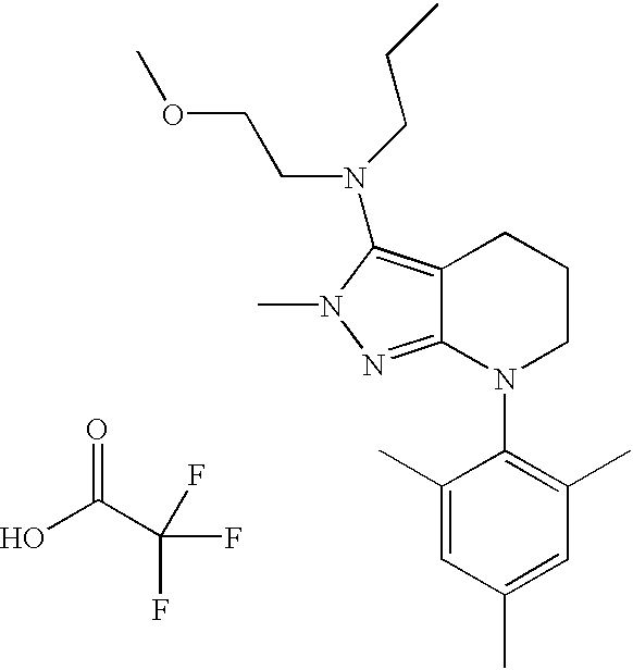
C12=C(N(CCC)CCOC)N(C)N=C1N(C1=C(C)C=C(C)C=C1C)CCC2.O=C(C(F)(F)F)O
